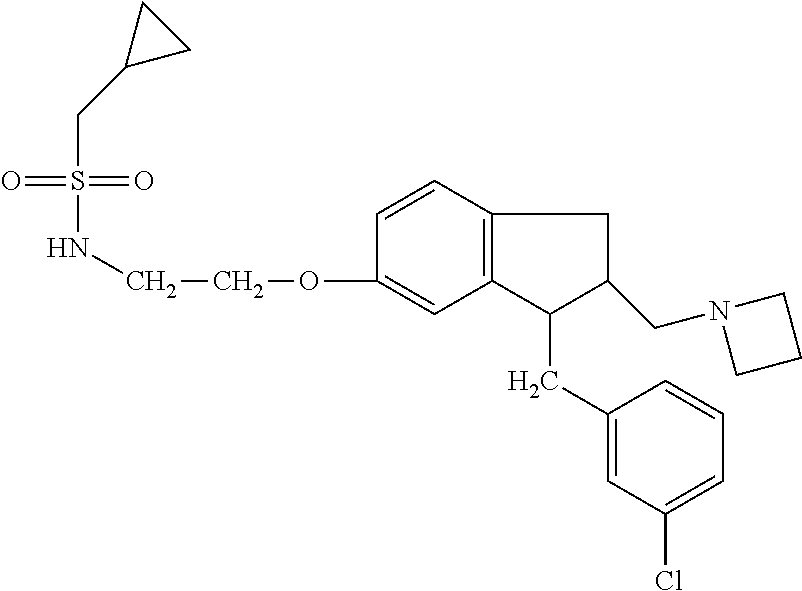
N(CCOC1=CC2=C(C=C1)CC(CN1CCC1)C2CC1=CC(Cl)=CC=C1)S(=O)(=O)CC1CC1
